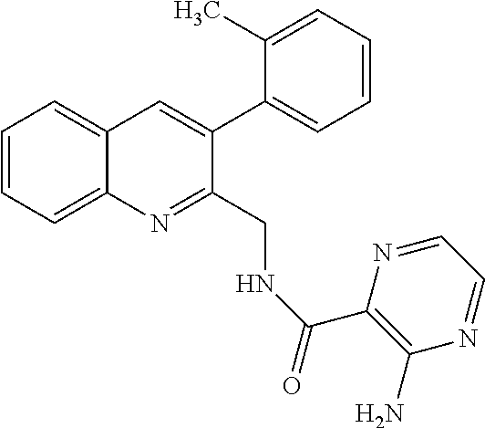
C1=CC=C2C(=C1)C=C(C1=CC=CC=C1C)C(CNC(=O)C1=C(N)N=CC=N1)=N2
